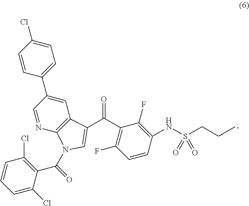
C1=C(C2=CC=C(Cl)C=C2)C=NC2=C1C(C(C1=C(F)C=CC(NS(CCC)(=O)=O)=C1F)=O)=CN2C(C1=C(Cl)C=CC=C1Cl)=O
